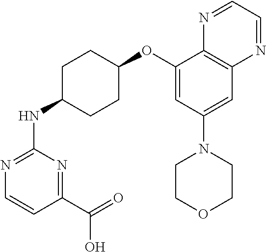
C1(OC2CCC(NC3=NC=CC(C(=O)O)=N3)CC2)=CC(N2CCOCC2)=CC2=C1N=CC=N2
